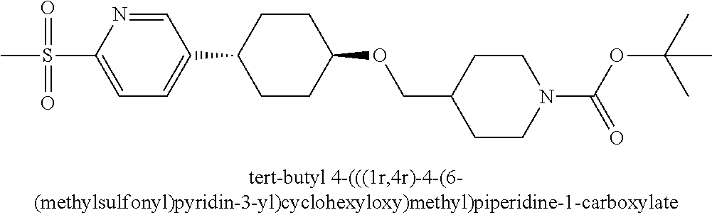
C1(S(=O)(=O)C)=CC=C(C2CCC(OCC3CCN(C(=O)OC(C)(C)C)CC3)CC2)C=N1
